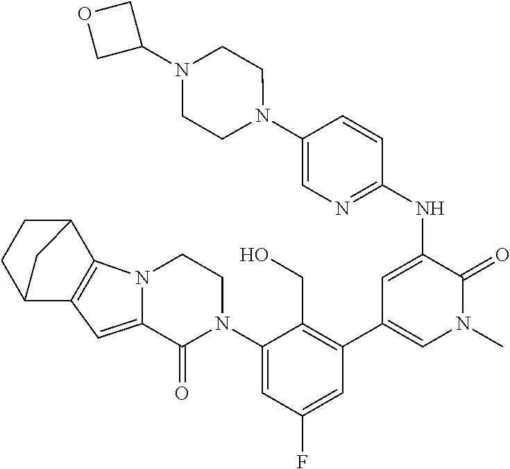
C1(NC2=CC(C3=C(CO)C(N4CCN5C(=CC6=C5C5CCC6C5)C4=O)=CC(F)=C3)=CN(C)C2=O)=NC=C(N2CCN(C3COC3)CC2)C=C1
